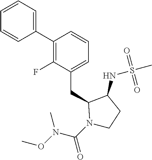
C1(C2=C(F)C(CC3N(C(N(OC)C)=O)CCC3NS(C)(=O)=O)=CC=C2)=CC=CC=C1
